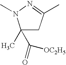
C1(C)(C([OC2H5])=O)CC(C)=NN1C
